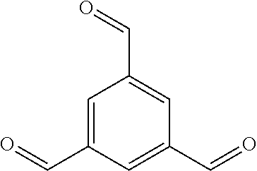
C1=C(C=O)C=C(C=O)C=C1C=O
